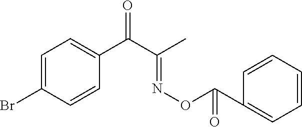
BrC1=CC=C(C(C(C)=NOC(C2=CC=CC=C2)=O)=O)C=C1
